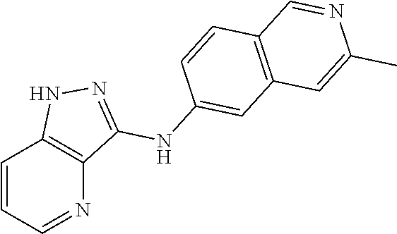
C1=CC=NC2=C1NN=C2NC1=CC2=C(C=C1)C=NC(C)=C2
